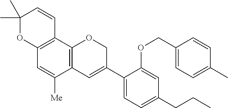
C1(C)(C)OC2=C(C=C1)C1=C(C([Me])=C2)C=C(C2=CC=C(CCC)C=C2OCC2=CC=C(C)C=C2)CO1
